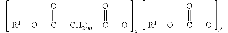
C[R1]OC(=O)[CH2)m]C(=O)O[R1]OC(=O)OC
